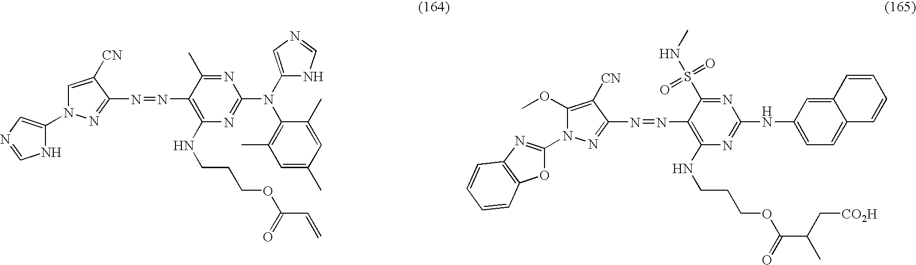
N1=C(S(=O)(=O)NC)C(N=NC2=NN(C3=NC4=C(O3)C=CC=C4)C(OC)=C2[CN])=C(NCCCOC(=O)C(C)C[CO2H])N=C1NC1=CC=C2C(=C1)C=CC=C2.N1=C(C)C(N=NC2=NN(C3=CN=CN3)C=C2[CN])=C(NCCCOC(C=C)=O)N=C1N(C1=C(C)C=C(C)C=C1C)C1=CN=CN1
